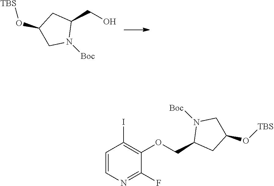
C1(CO)CC(O[TBS])CN1[Boc].C1=CN=C(F)C(OCC2CC(O[TBS])CN2[Boc])=C1I
